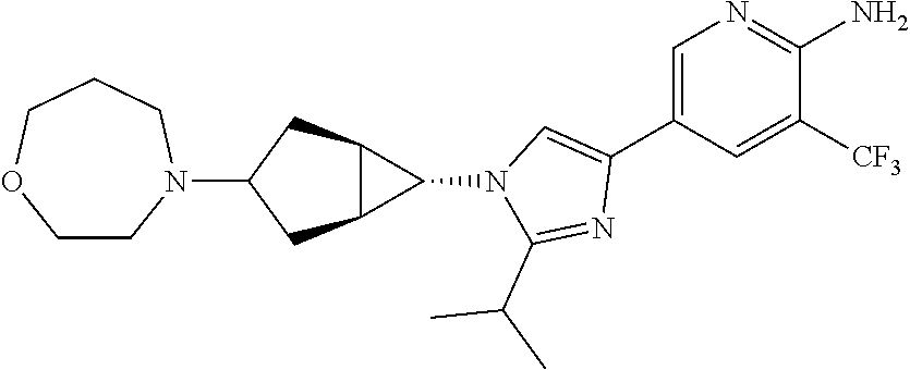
C1=C(C2=CN(C3C4C3CC(N3CCOCCC3)C4)C(C(C)C)=N2)C=C([CF3])C(N)=N1
